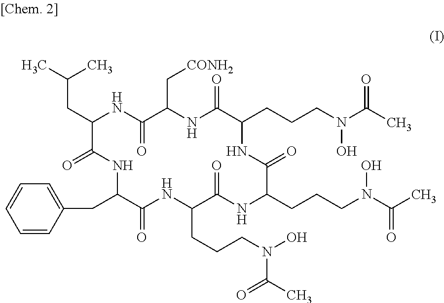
CC(C)CC1NC(=O)C(C[CONH2])NC(=O)C(CCCN(C(C)=O)O)NC(=O)C(CCCN(C(C)=O)O)NC(=O)C(CCCN(O)C(C)=O)NC(=O)C(CC2=CC=CC=C2)NC1=O
